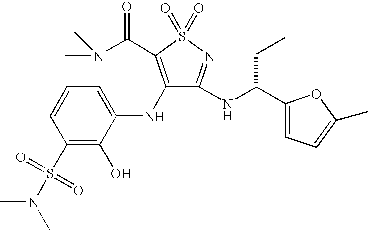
C1(S(N(C)C)(=O)=O)=C(O)C(NC2=C(C(N(C)C)=O)S(=O)(=O)N=C2NC(C2=CC=C(C)O2)CC)=CC=C1
